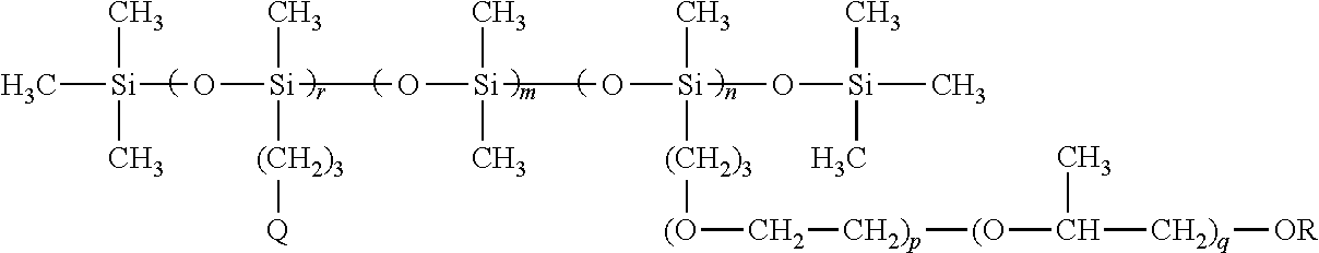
C[Si](O[Si](O[Si](O[Si](C)(O[Si](C)(C)C)[(CH2)3][(O]C[CH2)p][(O]C([CH2)q][OR])C)(C)C)(C)[(CH2)3][Q])(C)C
